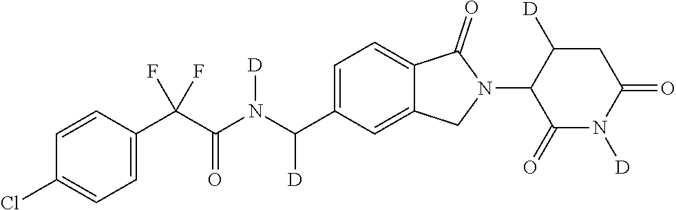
C1=CC(C(C(N(C(C2=CC=C3C(=C2)CN(C2C(=O)N([D])C(=O)CC2[D])C3=O)[D])[D])=O)(F)F)=CC=C1Cl
